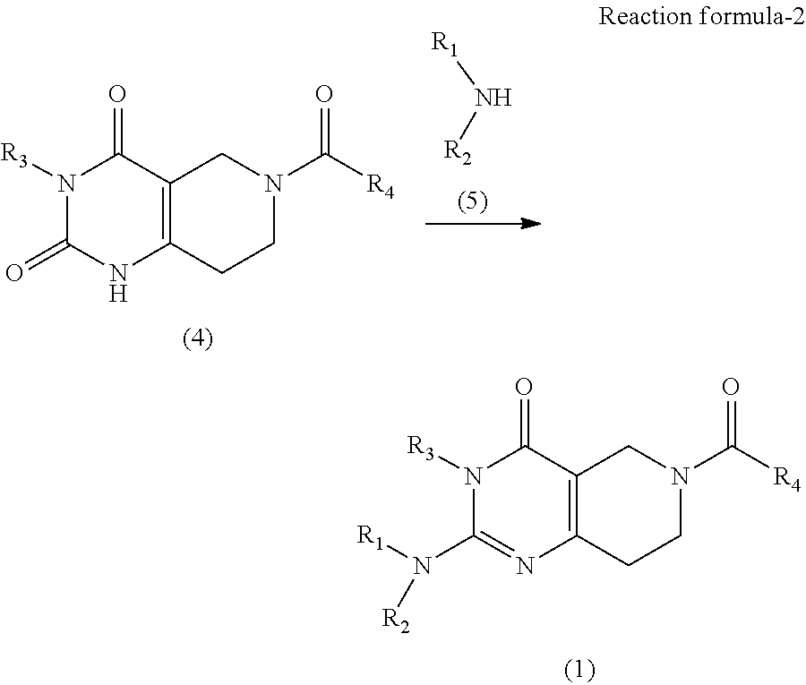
N1([R3])C(N([R2])[R1])=NC2=C(C1=O)CN(C(=O)[R4])CC2.N1([R3])C(=O)NC2=C(C1=O)CN(C(=O)[R4])CC2.N([R1])[R2]
